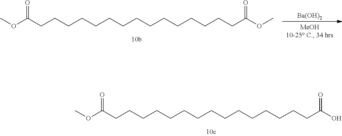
O=C(CCCCCCCCCCCCCCCC(O)=O)OC.O=C(CCCCCCCCCCCCCCCC(OC)=O)OC.[Ba(OH)2]
